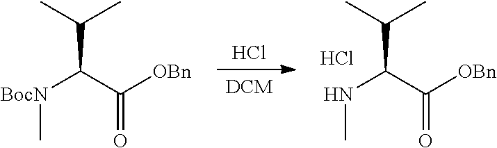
[DCM].Cl.N(C(C([OBn])=O)C(C)C)C.Cl.[BocN](C(C([OBn])=O)C(C)C)C
